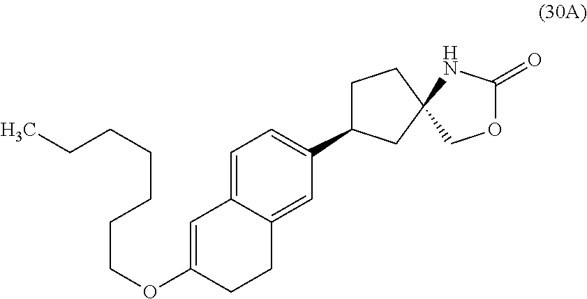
C1=C2C(=CC(C3CCC4(C3)COC(=O)N4)=C1)CCC(OCCCCCCC)=C2
